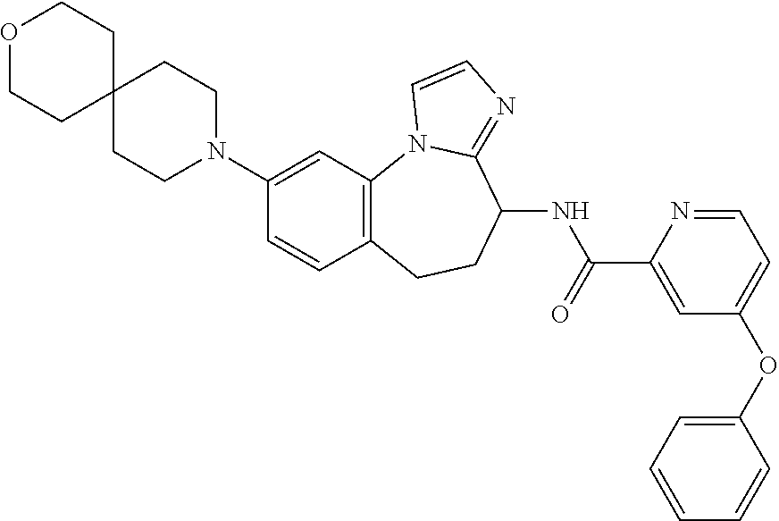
C1(N2CCC3(CC2)CCOCC3)=CC2=C(C=C1)CCC(NC(=O)C1=CC(OC3=CC=CC=C3)=CC=N1)C1=NC=CN21
